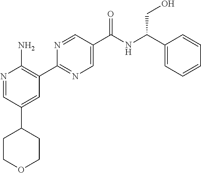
N1=CC(C2CCOCC2)=CC(C2=NC=C(C([NH]C(C3=CC=CC=C3)CO)=O)C=N2)=C1N
